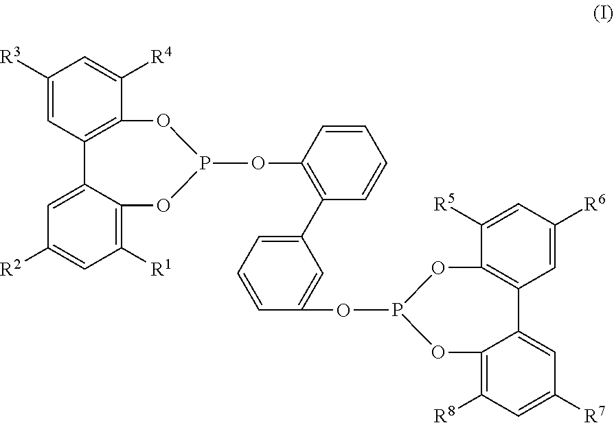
C1=C(OP2OC3=C(C4=CC([R7])=CC([R8])=C4O2)C=C([R6])C=C3[R5])C=CC=C1C1=C(OP2OC3=C(C4=CC([R2])=CC([R1])=C4O2)C=C([R3])C=C3[R4])C=CC=C1
